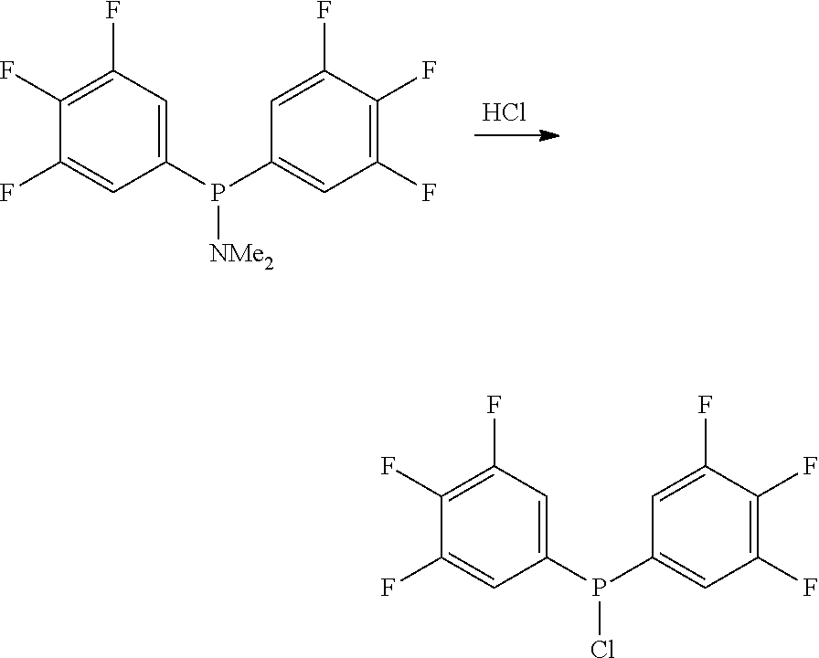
Cl.C1(F)=C(F)C=C(P(C2=CC(F)=C(F)C(F)=C2)[NMe2])C=C1F.C1(F)=C(F)C=C(P(C2=CC(F)=C(F)C(F)=C2)Cl)C=C1F
